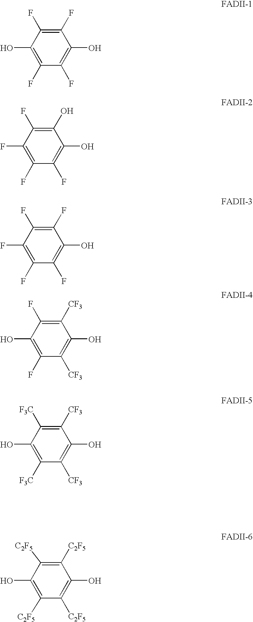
C1(F)=C(O)C(F)=C(F)C(O)=C1F.C1(F)=C(F)C(F)=C(O)C(O)=C1F.C1(F)=C(F)C(F)=C(F)C(O)=C1F.C1(F)=C(O)C(F)=C([CF3])C(O)=C1[CF3].C1([F3C])=C(O)C([F3C])=C([CF3])C(O)=C1[CF3].C1([C2F5])=C(O)C([C2F5])=C([C2F5])C(O)=C1[C2F5]
